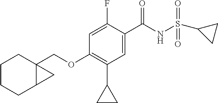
C1=C(F)C(C(NS(C2CC2)(=O)=O)=O)=CC(C2CC2)=C1OCC12CCCCC1C2
